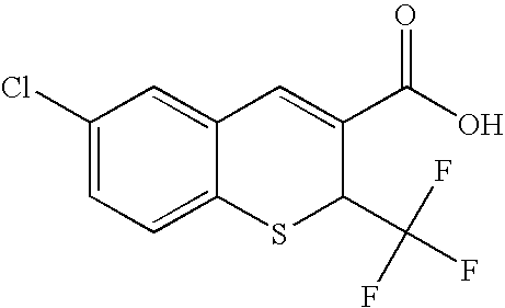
C1(C(O)=O)=CC2=CC(Cl)=CC=C2SC1C(F)(F)F
